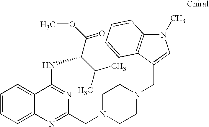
C1=CC=C2C(=C1)C(NC(C(C)C)C(=O)OC)=NC(CN1CCN(CC3=CN(C)C4=C3C=CC=C4)CC1)=N2
